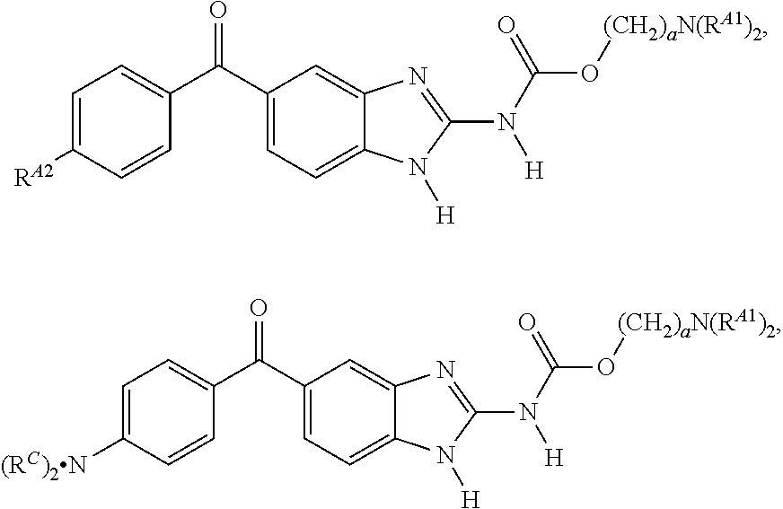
C1(C(C2=CC=C([RA2])C=C2)=O)=CC=C2C(=C1)N=C(N(C(=O)O[(CH2)aN(RA1)2])[H])N2[H].C1(C(C2=CC=C([(RC)2N])C=C2)=O)=CC=C2C(=C1)N=C(N(C(=O)O[(CH2)aN(RA1)2])[H])N2[H]
